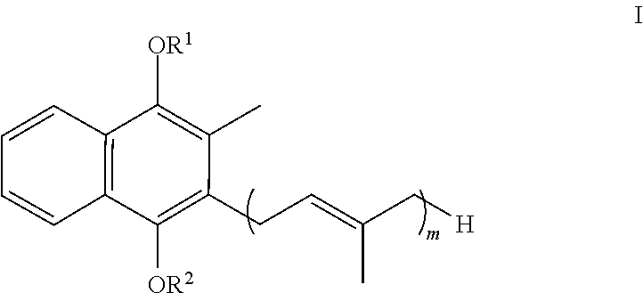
C(CC1=C([OR2])C2=C(C=CC=C2)C([OR1])=C1C)=C(C[H])C
